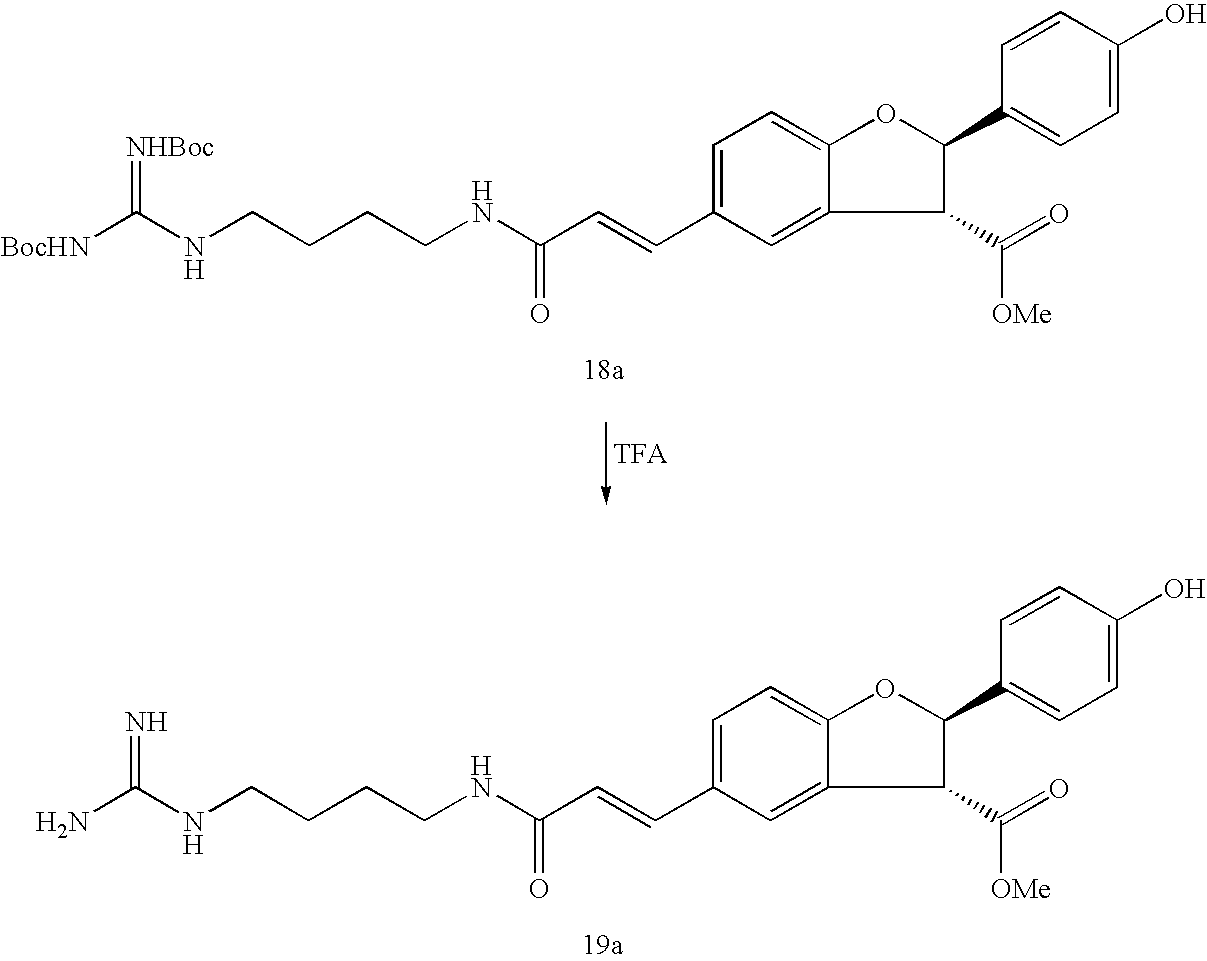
N(C(C=CC1=CC=C2OC(C3=CC=C(O)C=C3)C(C(=O)[OMe])C2=C1)=O)CCCCNC(=N)N.N(C(C=CC1=CC=C2OC(C3=CC=C(O)C=C3)C(C(=O)[OMe])C2=C1)=O)CCCCNC(=[NHBoc])[BocHN]
